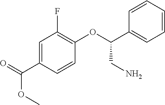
C1=C(C(=O)OC)C=CC(OC(C2=CC=CC=C2)CN)=C1F
